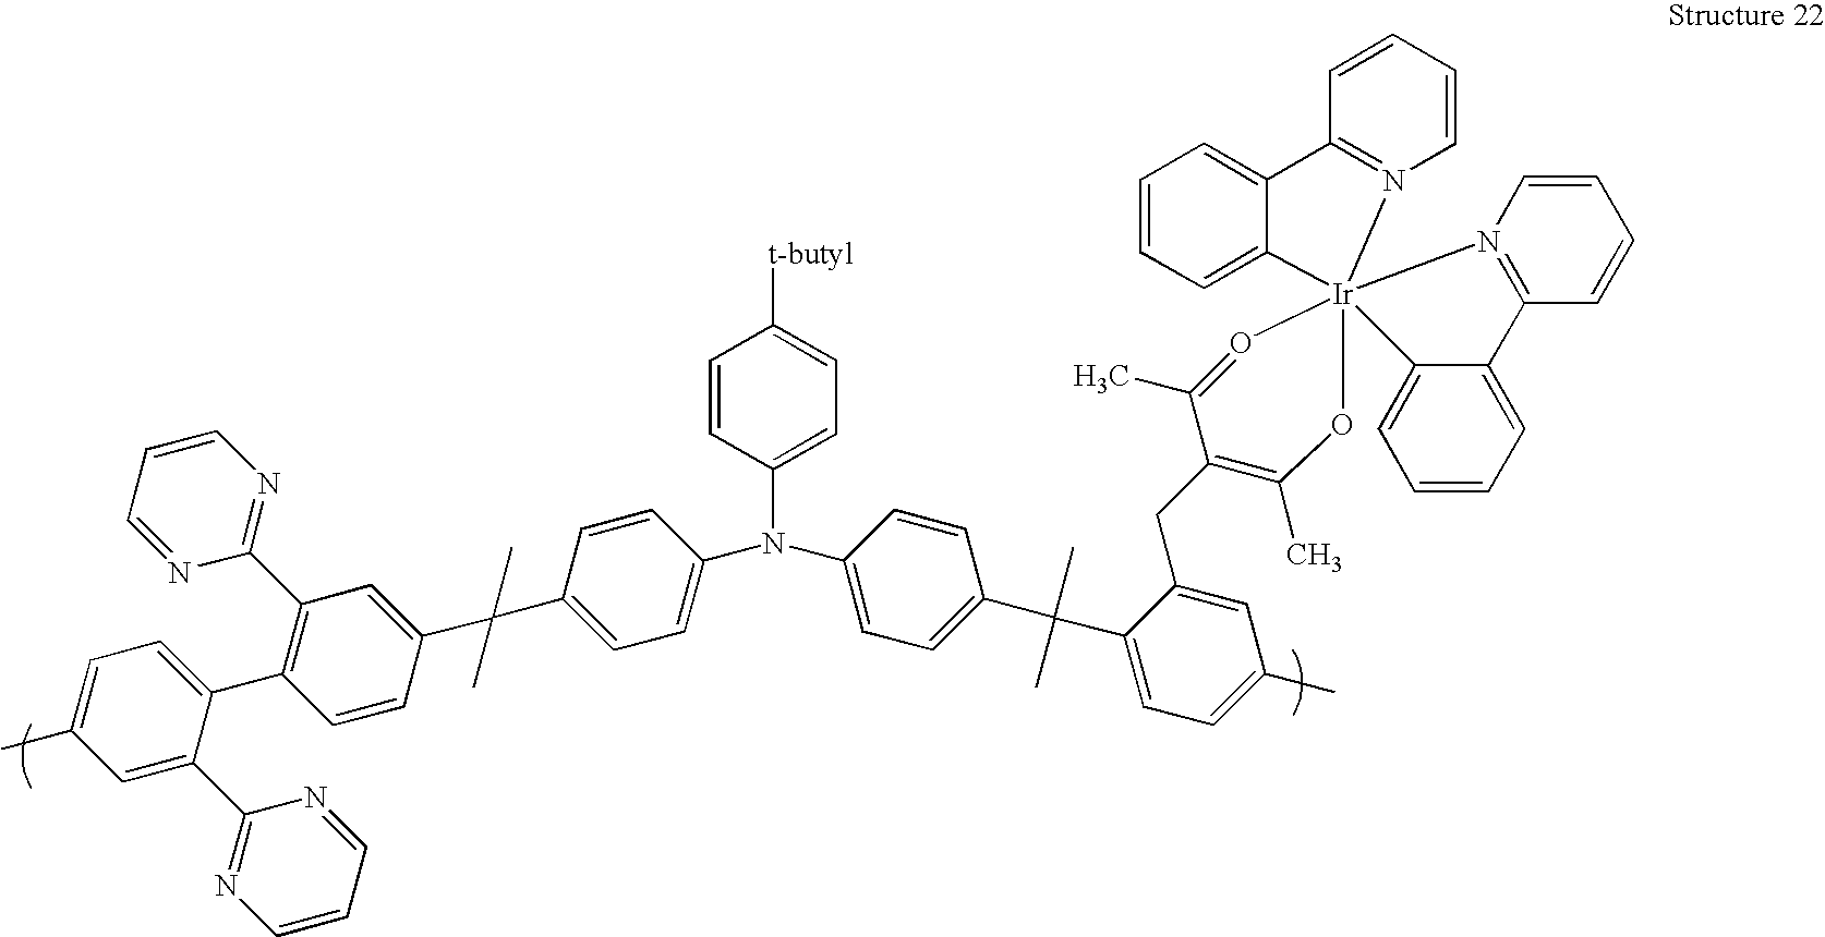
C1(N(C2=CC=C([t-butyl])C=C2)C2=CC=C(C(C)(C3=CC(C4=NC=CC=N4)=C(C4=CC=C(C)C=C4C4=NC=CC=N4)C=C3)C)C=C2)=CC=C(C(C)(C)C2=CC=C(C)C=C2CC2=C(C)O[Ir]34(O=C2C)(N2=C(C=CC=C2)C2=CC=CC=C23)N2=C(C=CC=C2)C2=CC=CC=C24)C=C1
